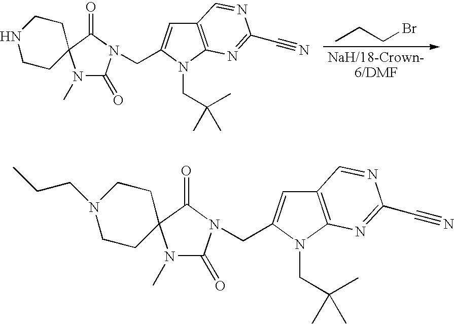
N1(C)C(=O)N(CC2=CC3=C(N2CC(C)(C)C)N=C(C#N)N=C3)C(=O)C12CCNCC2.CCCBr.N1(C)C(=O)N(CC2=CC3=C(N2CC(C)(C)C)N=C(C#N)N=C3)C(=O)C12CCN(CCC)CC2
